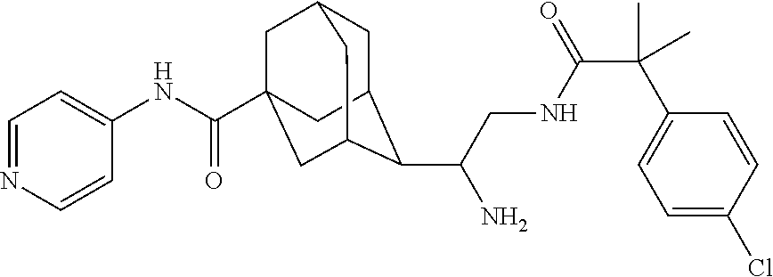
C1C2C(C(CNC(=O)C(C3=CC=C(Cl)C=C3)(C)C)N)C3CC(C(NC4=CC=NC=C4)=O)(CC1C3)C2
